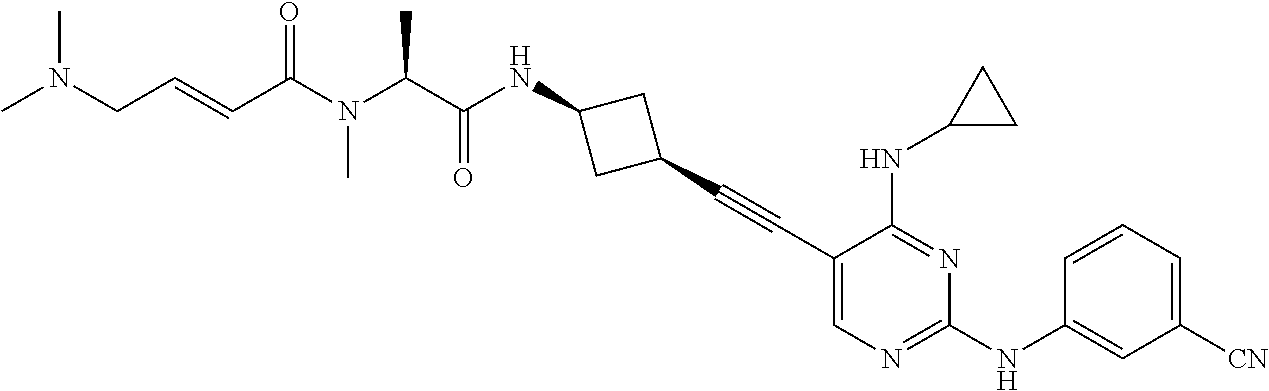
C1(C#CC2CC(NC(C(N(C(C=CCN(C)C)=O)C)C)=O)C2)=CN=C(NC2=CC([CN])=CC=C2)N=C1NC1CC1
